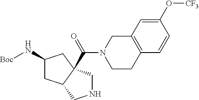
[Boc]NC1CC2C(C(N3CCC4=C(C3)C=C(O[CF3])C=C4)=O)(C1)CNC2
